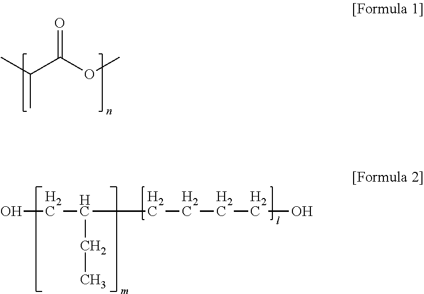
CC(C)C(OC)=O.OCC(CC)CCCCO
